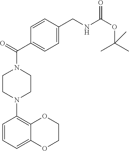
C(=O)(C1=CC=C(CNC(=O)OC(C)(C)C)C=C1)N1CCN(C2=C3OCCOC3=CC=C2)CC1
